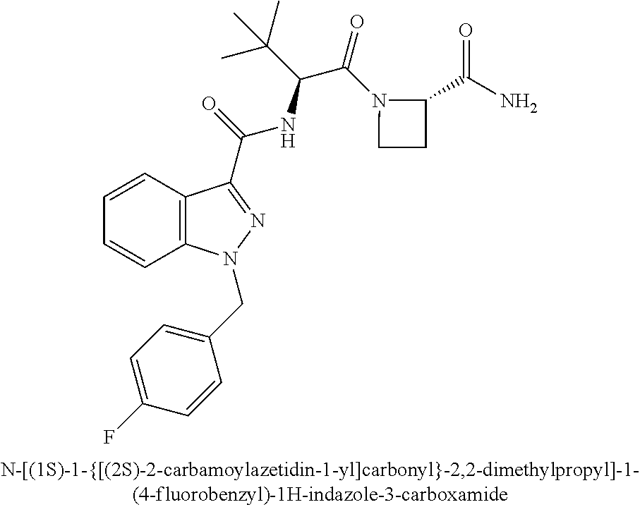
C1=CC2=C(C=C1)N(CC1=CC=C(F)C=C1)N=C2C(=O)NC(C(C)(C)C)C(=O)N1CCC1C(N)=O
